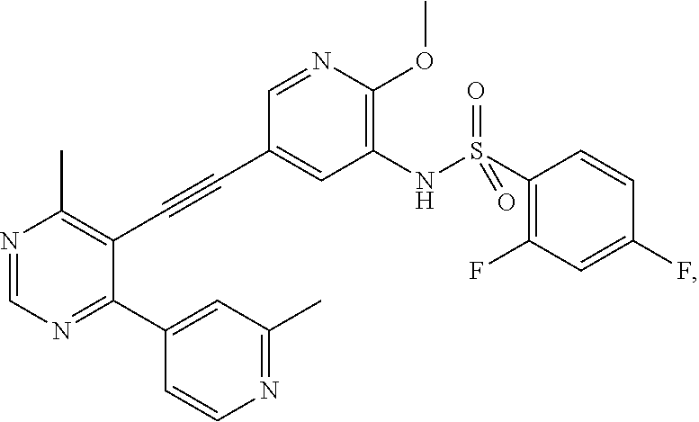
N1=CN=C(C2=CC(C)=NC=C2)C(C#CC2=CC(NS(=O)(=O)C3=C(F)C=C(F)C=C3)=C(OC)N=C2)=C1C
